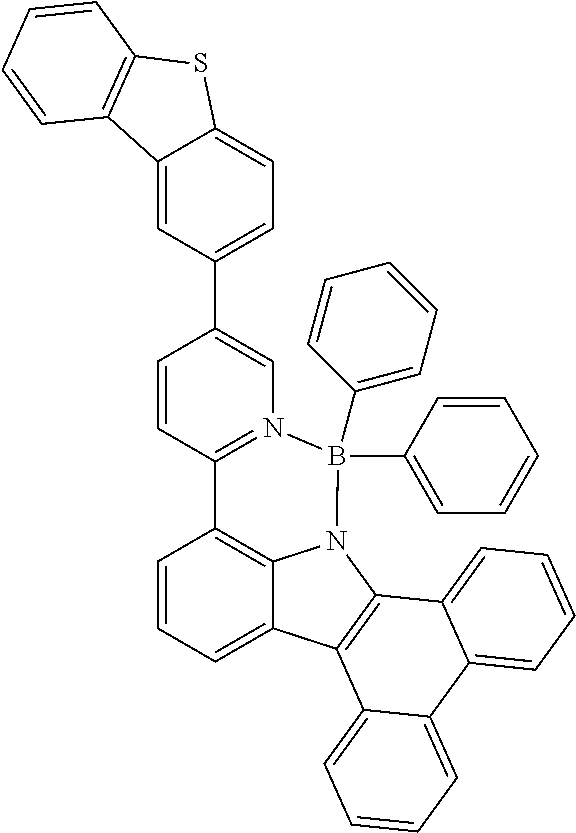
C1=CC=C2C3=C1C1=N(B(C4=CC=CC=C4)(C4=CC=CC=C4)N3C3=C2C2=CC=CC=C2C2=CC=CC=C32)C=C(C2=CC=C3C(=C2)C2=C(S3)C=CC=C2)C=C1
